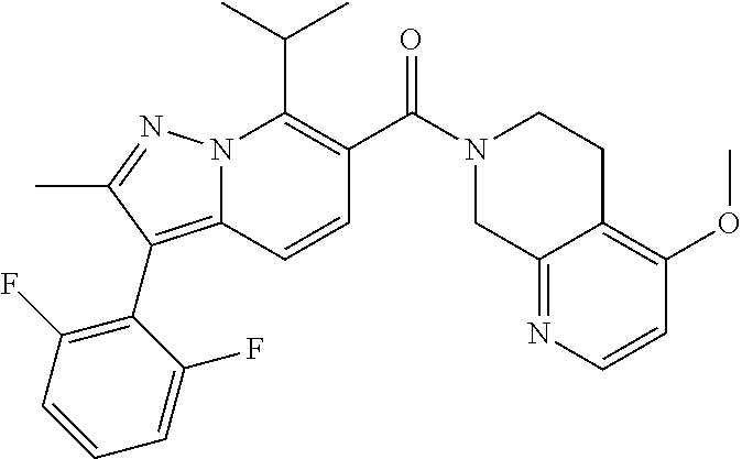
CC(C)C1=C(C(N2CCC3=C(OC)C=CN=C3C2)=O)C=CC2=C(C3=C(F)C=CC=C3F)C(C)=NN12
